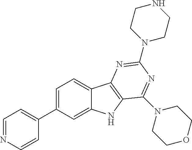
C1=NC=CC(C2=CC=C3C(=C2)NC2=C3N=C(N3CCNCC3)N=C2N2CCOCC2)=C1
